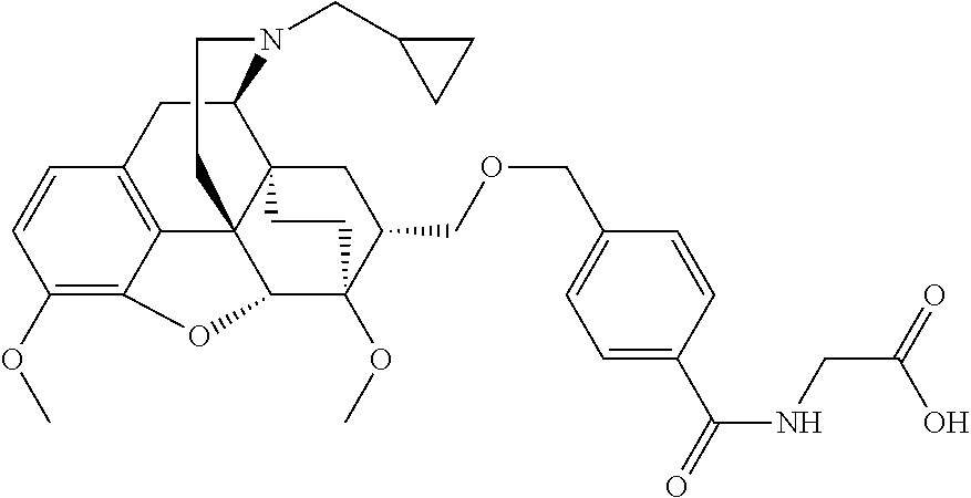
C1(OC)=C2C3=C(C=C1)CC1C45C3(C(C(OC)(C(COCC3=CC=C(C(=O)NCC(=O)O)C=C3)C4)CC5)O2)CCN1CC1CC1
